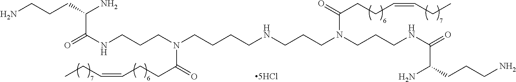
C(NCCCN(CCCCNCCCN(CCCNC(=O)C(CCCN)N)C(=O)CCC=CCC)C(=O)CCC=CCC)(=O)C(N)CCCN
